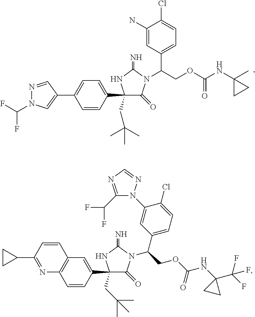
C1(N)=CC(C(COC(NC2(C)CC2)=O)N2C(=N)NC(CC(C)(C)C)(C3=CC=C(C4=CN(C(F)F)N=C4)C=C3)C2=O)=CC=C1Cl.C1(N2C(C(F)F)=NC=N2)=CC(C(N2C(=N)NC(C3=CC4=C(C=C3)N=C(C3CC3)C=C4)(CC(C)(C)C)C2=O)COC(NC2(C(F)(F)F)CC2)=O)=CC=C1Cl
